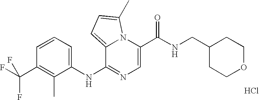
C1=C(C(NCC2CCOCC2)=O)N2C(=CC=C2C)C(NC2=CC=CC(C(F)(F)F)=C2C)=N1.Cl
